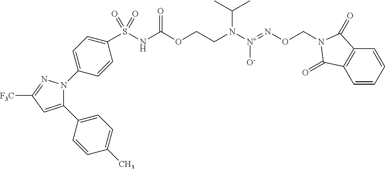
C1(C2=CC=C(C)C=C2)=CC([F3C])=NN1C1=CC=C(S(NC(=O)OCCN([N+](=NOCN2C(=O)C3=C(C=CC=C3)C2=O)[O-])C(C)C)(=O)=O)C=C1
